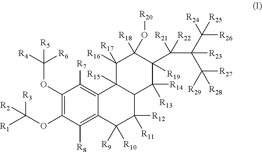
[R3]C(OC1=C(OC([R4])([R6])[R5])C([R7])=C2C(=C1[R8])C([R9])([R10])C([R12])([R11])C1C2([R15])C([R16])([R17])C([R18])(O[R20])C([R19])(C(C(C([R24])([R26])[R25])(C([R29])([R27])[R28])[R23])([R21])[R22])C1([R14])[R13])([R1])[R2]
